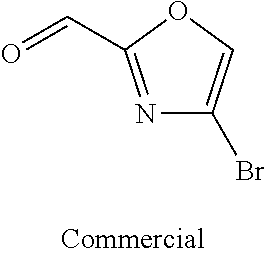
N1=C(C=O)OC=C1Br
